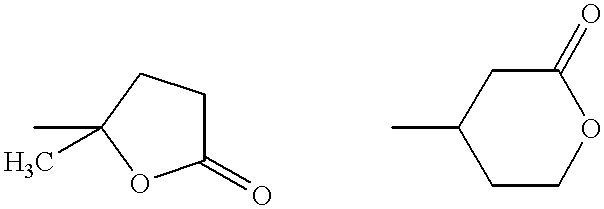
C1(=O)CCC(C)(C)O1.C1(C)CCOC(=O)C1
